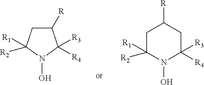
C1([R])CC([R1])([R2])N(O)C1([R3])[R4].C1C([R1])([R2])N(O)C([R3])([R4])CC1[R]
